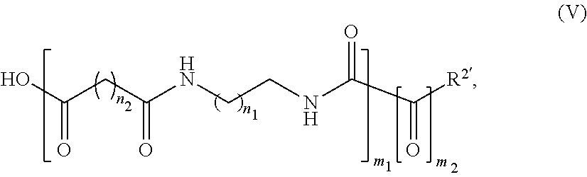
OC(CC(NCCNC(C([R2])=O)=O)=O)=O
